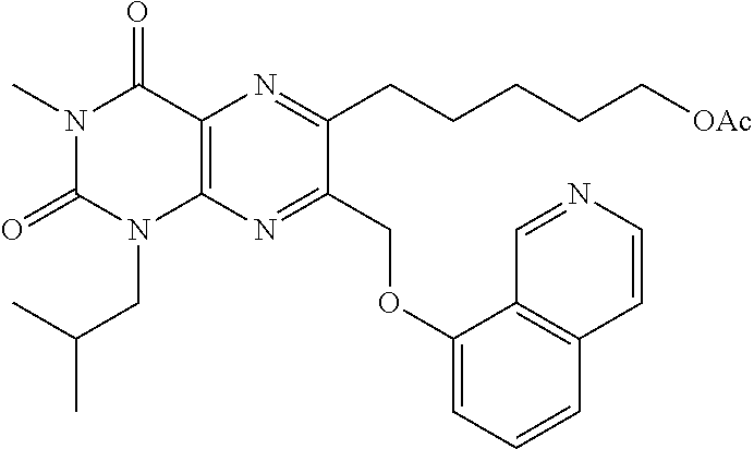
C12=C(N=C(COC3=CC=CC4=C3C=NC=C4)C(CCCCC[OAc])=N1)N(CC(C)C)C(=O)N(C)C2=O
